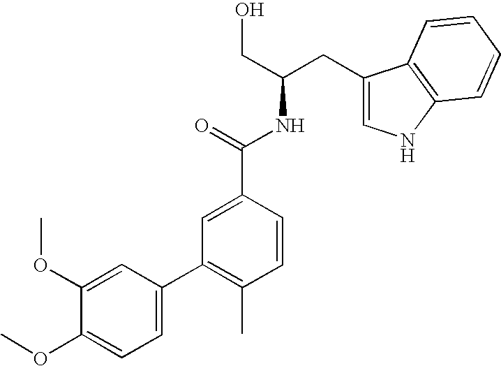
C1=C(C2=C(C)C=CC(C(=O)NC(CO)CC3=CNC4=C3C=CC=C4)=C2)C=C(OC)C(OC)=C1
